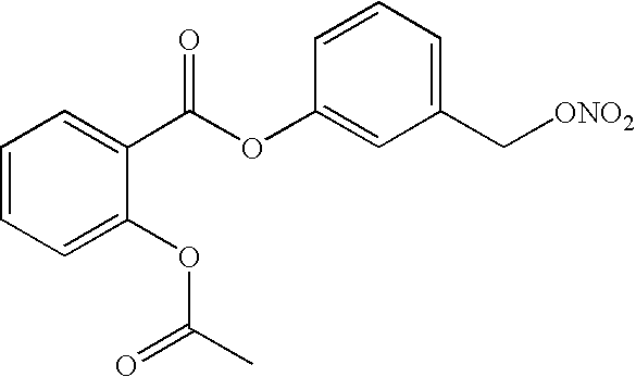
C1=CC=C(OC(C)=O)C(C(OC2=CC(C[ONO2])=CC=C2)=O)=C1
